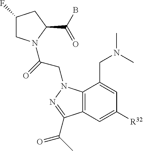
C1(F)CN(C(=O)CN2C3=C(C=C([R32])C=C3CN(C)C)C(C(=O)C)=N2)C(C(B)=O)C1
